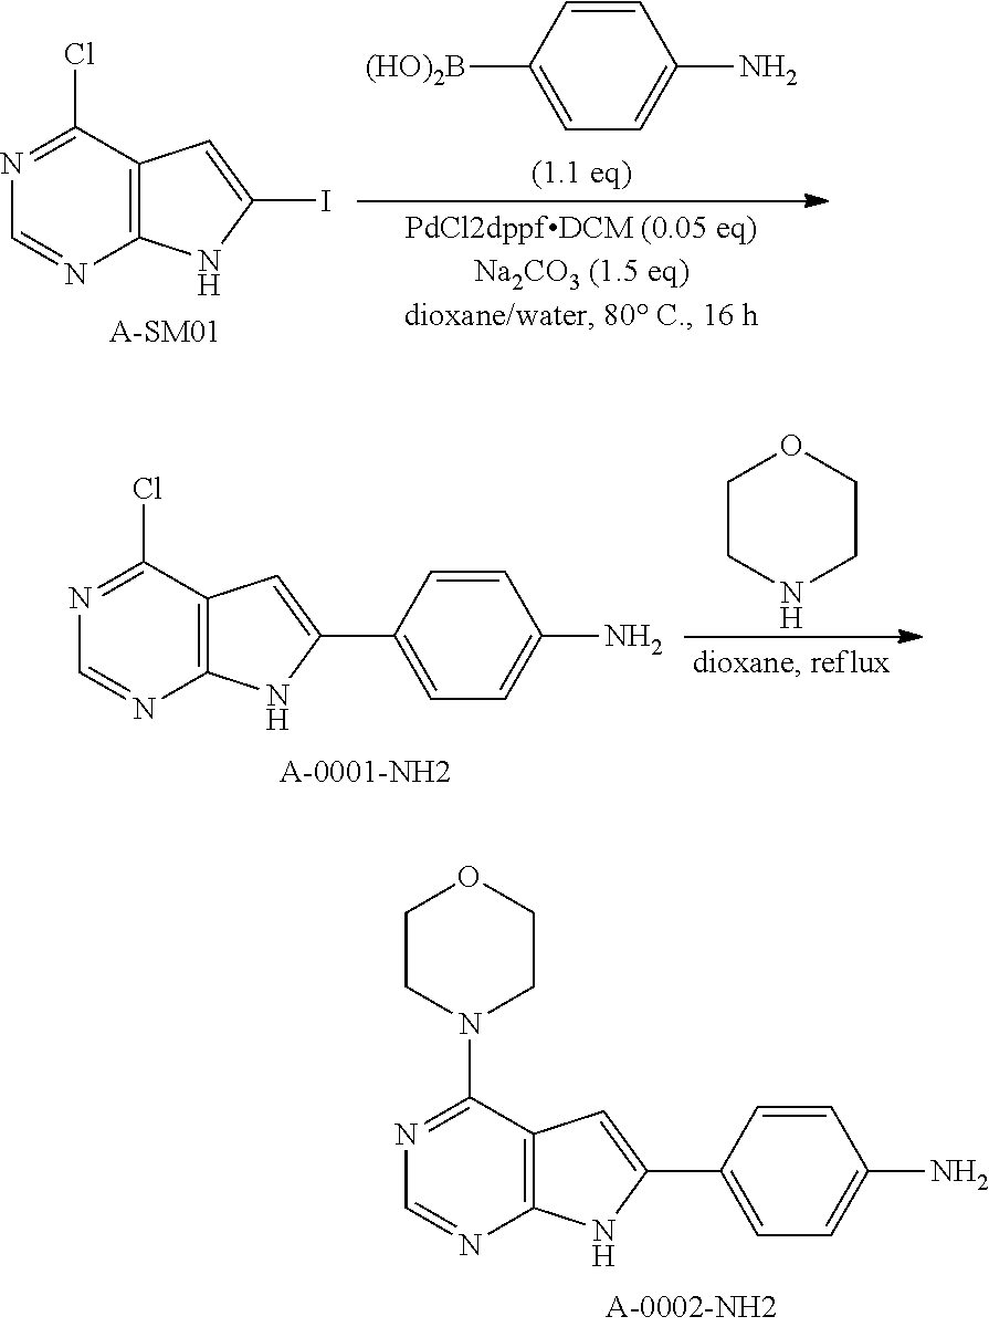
[(HO)2B]C1=CC=C(N)C=C1.C12=C(NC(I)=C1)N=CN=C2Cl.[A-SM01].C12=C(NC(C3=CC=C(N)C=C3)=C1)N=CN=C2Cl.N1CCOCC1.C12=C(NC(C3=CC=C(N)C=C3)=C1)N=CN=C2N1CCOCC1
